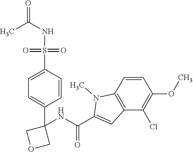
C1=CC2=C(C(Cl)=C1OC)C=C(C(NC1(C3=CC=C(S(NC(=O)C)(=O)=O)C=C3)COC1)=O)N2C
